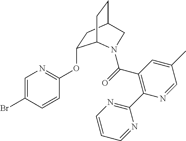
C1(OC2=NC=C(Br)C=C2)CC2CCC1N(C(=O)C1=C(C3=NC=CC=N3)N=CC(C)=C1)C2
